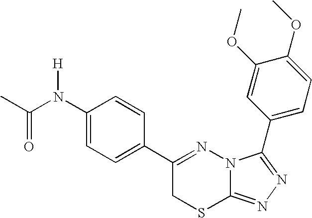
C1=C(N(C(C)=O)[H])C=CC(C2=NN3C(=NN=C3C3=CC=C(OC)C(OC)=C3)SC2)=C1
